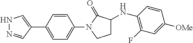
N1N=CC(C2=CC=C(N3CCC(NC4=C(F)C=C([OMe])C=C4)C3=O)C=C2)=C1
